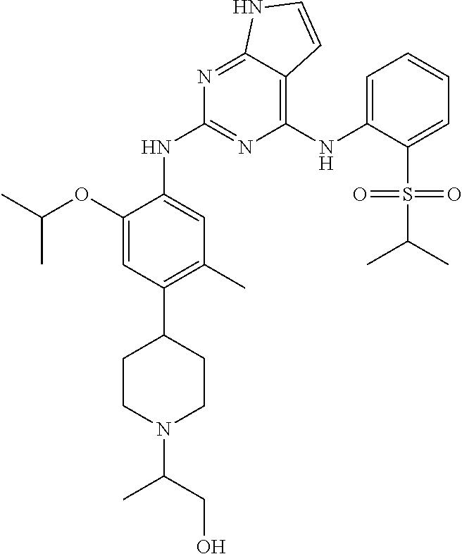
C1(NC2=CC=CC=C2S(=O)(C(C)C)=O)=C2C(=NC(NC3=CC(C)=C(C4CCN(C(CO)C)CC4)C=C3OC(C)C)=N1)NC=C2
